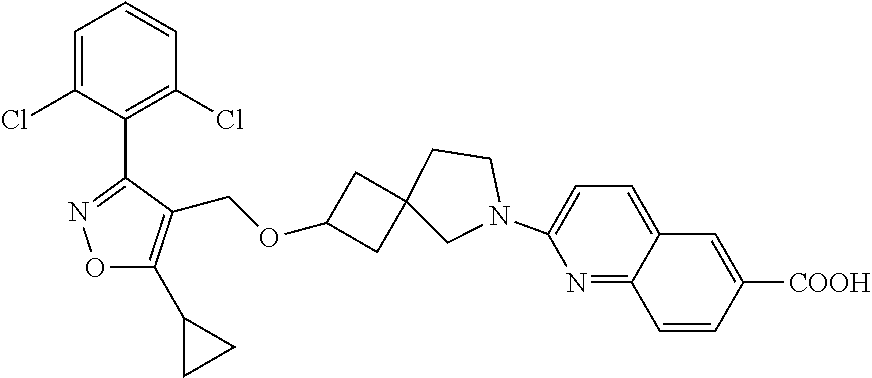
C1=C(Cl)C(C2=NOC(C3CC3)=C2COC2CC3(C2)CN(C2=CC=C4C(=N2)C=CC([COOH])=C4)CC3)=C(Cl)C=C1
